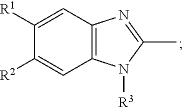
C1([R1])=CC2=C(C=C1[R2])N([R3])C(C)=N2
